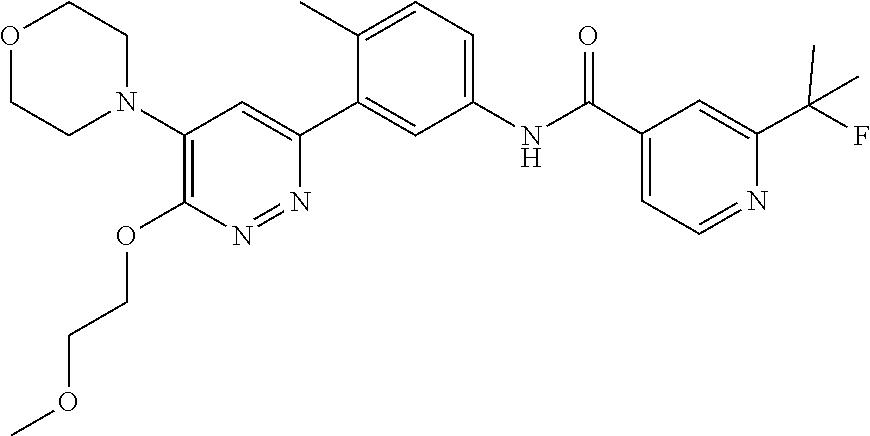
O1CCN(C2=C(OCCOC)N=NC(C3=CC(NC(C4=CC=NC(C(F)(C)C)=C4)=O)=CC=C3C)=C2)CC1
